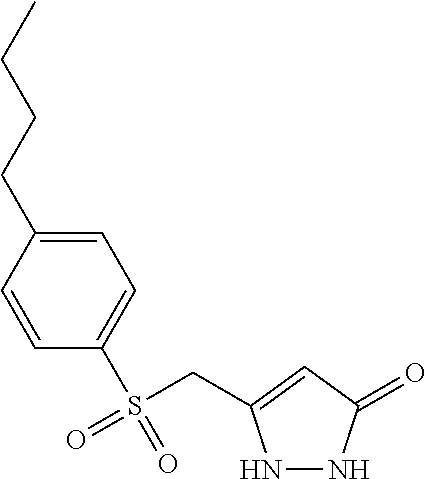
C1=C(CCCC)C=CC(S(CC2=CC(=O)NN2)(=O)=O)=C1
